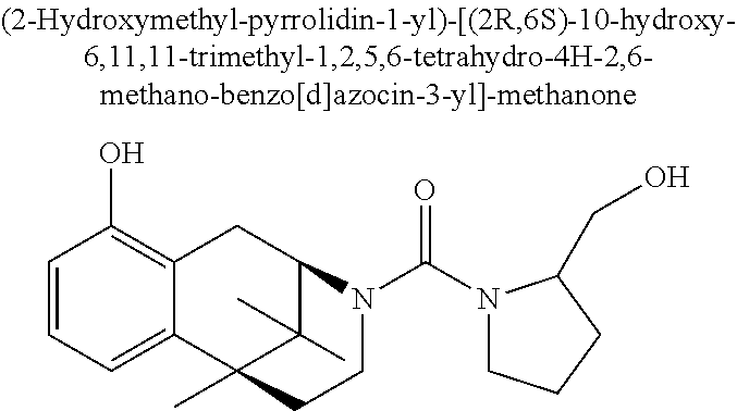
C1=CC=C2C(=C1O)CC1C(C)(C)C2(C)CCN1C(N1CCCC1CO)=O
